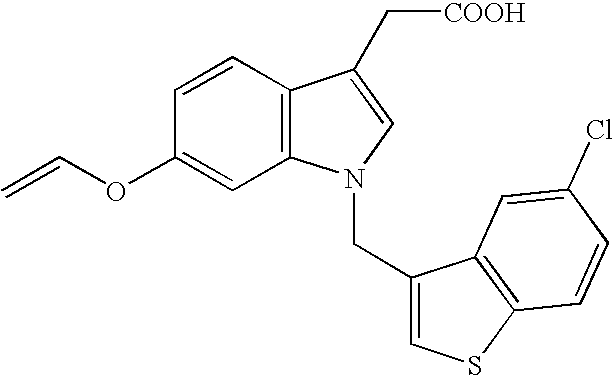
C1(OC=C)=CC2=C(C=C1)C(C[COOH])=CN2CC1=CSC2=C1C=C(Cl)C=C2
